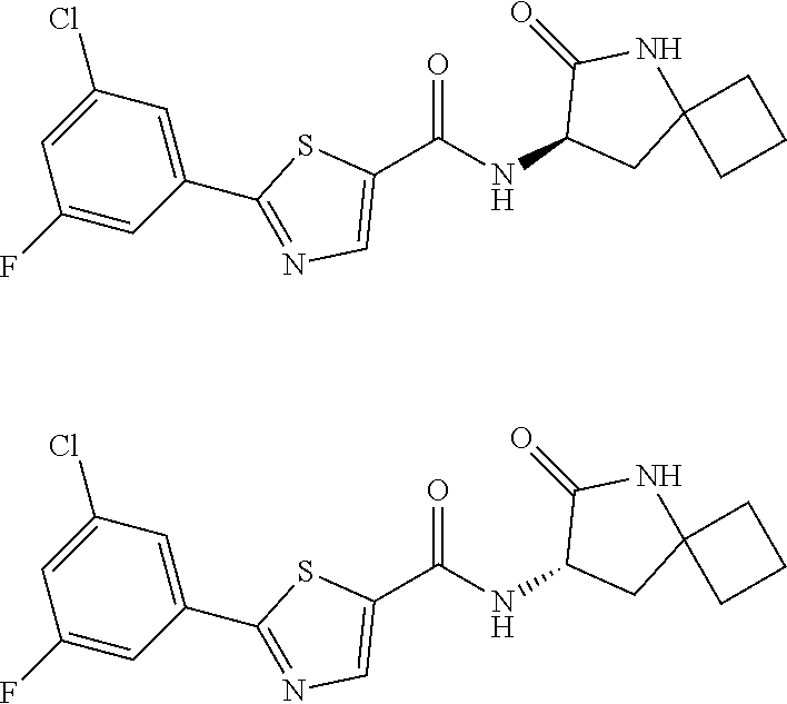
C1(C(NC2CC3(NC2=O)CCC3)=O)=CN=C(C2=CC(Cl)=CC(F)=C2)S1.C1(C(NC2CC3(NC2=O)CCC3)=O)=CN=C(C2=CC(Cl)=CC(F)=C2)S1
